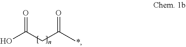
OC(CC(C)=O)=O
